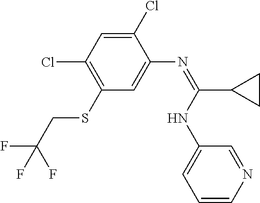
C1(Cl)=CC(Cl)=C(SCC(F)(F)F)C=C1N=C(C1CC1)NC1=CC=CN=C1
